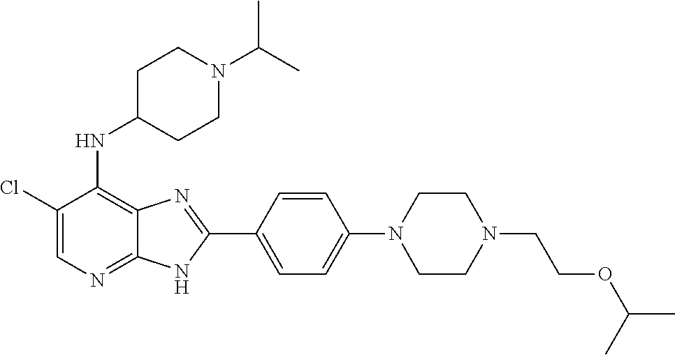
C1(Cl)=CN=C2C(=C1NC1CCN(C(C)C)CC1)N=C(C1=CC=C(N3CCN(CCOC(C)C)CC3)C=C1)N2
